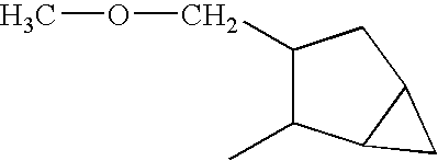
C1(COC)C(C)C2C(C1)C2
